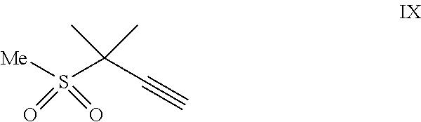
S(C(C#C)(C)C)([Me])(=O)=O
